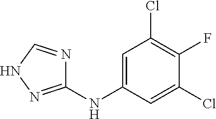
C1=C(NC2=NNC=N2)C=C(Cl)C(F)=C1Cl
